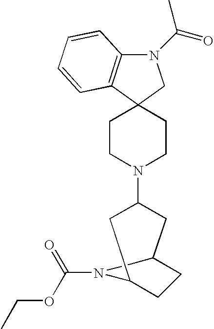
N1(C(=O)C)C2=C(C3(C1)CCN(C1CC4CCC(C1)N4C(=O)OCC)CC3)C=CC=C2
